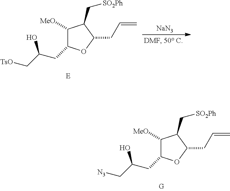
C1([MeO])C(CC(C[TsO])O)OC(CC=C)C1C[SO2Ph].[NaN3].C1([MeO])C(CC(C[N3])O)OC(CC=C)C1C[SO2Ph]
